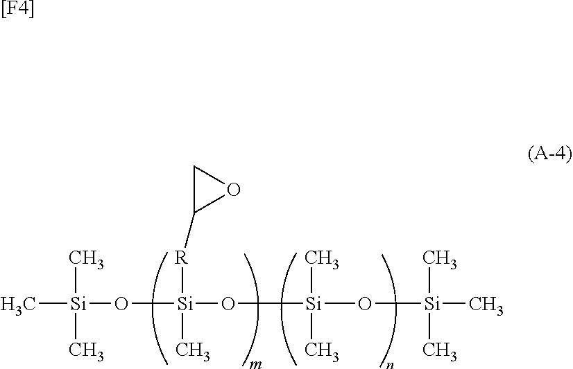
C[Si](C)(C)O[Si](O[Si](O[Si](C)(C)C)(C)C)(C)[R]C1CO1.[[F4]]
